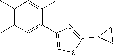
C1(C)=C(C)C=C(C2=CSC(C3CC3)=N2)C(C)=C1
